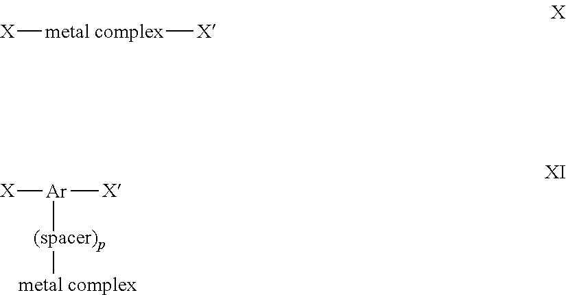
[X][metal complex][X].[X][Ar]([X])[(spacer)p][metal complex]
